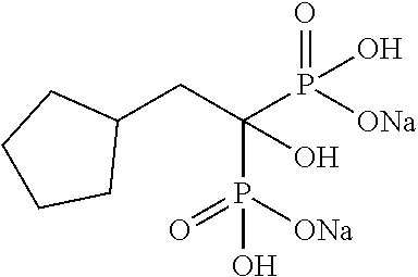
C1(CC(P([ONa])(=O)O)(P([ONa])(=O)O)O)CCCC1
